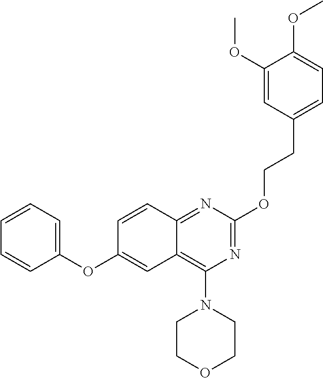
C1(OC2=CC3=C(N4CCOCC4)N=C(OCCC4=CC=C(OC)C(OC)=C4)N=C3C=C2)=CC=CC=C1
